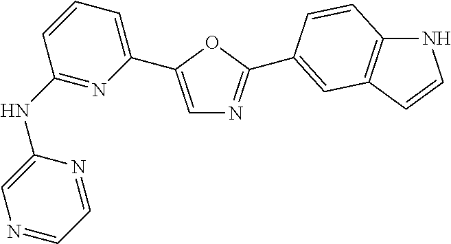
C1=C(C2=CC=CC(NC3=CN=CC=N3)=N2)OC(C2=CC3=C(NC=C3)C=C2)=N1
